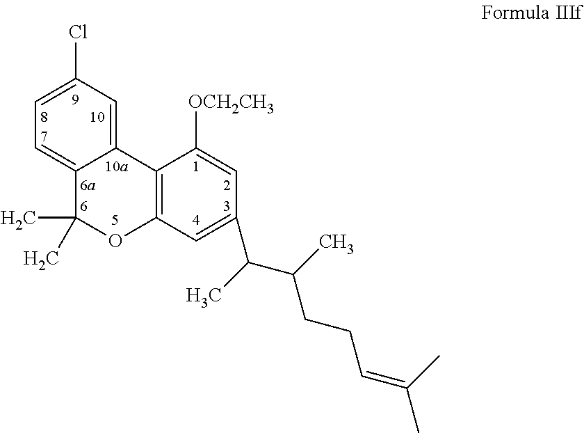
C1(Cl)=CC=C2C(=C1)C1=C(OC2(C)C)C=C(C(C)C(C)CCC=C(C)C)C=C1[OCH2CH3]
